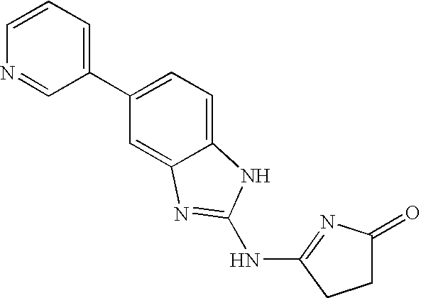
C1=CN=CC(C2=CC=C3C(=C2)N=C(NC2=NC(=O)CC2)N3)=C1
